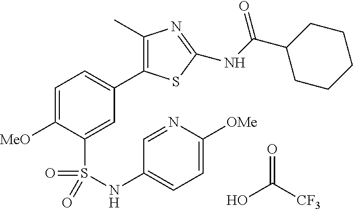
C1=C([MeO])C(S(=O)(=O)NC2=CC=C([OMe])N=C2)=CC(C2=C(C)N=C(NC(=O)C3CCCCC3)S2)=C1.OC([CF3])=O
